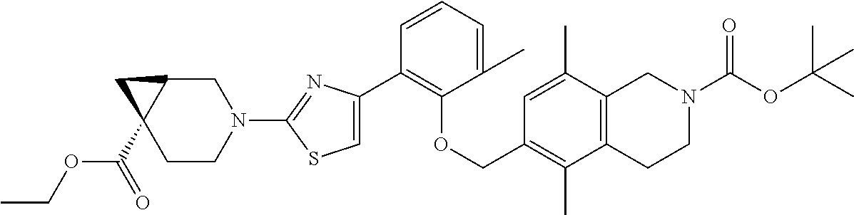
C1(C2=C(OCC3=C(C)C4=C(C(C)=C3)CN(C(=O)OC(C)(C)C)CC4)C(C)=CC=C2)=CSC(N2CC3C(C(=O)OCC)(CC2)C3)=N1
